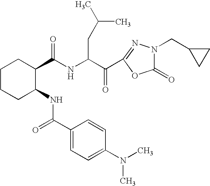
N(C(C(C1=NN(CC2CC2)C(=O)O1)=O)CC(C)C)C(=O)C1CCCCC1NC(=O)C1=CC=C(N(C)C)C=C1
